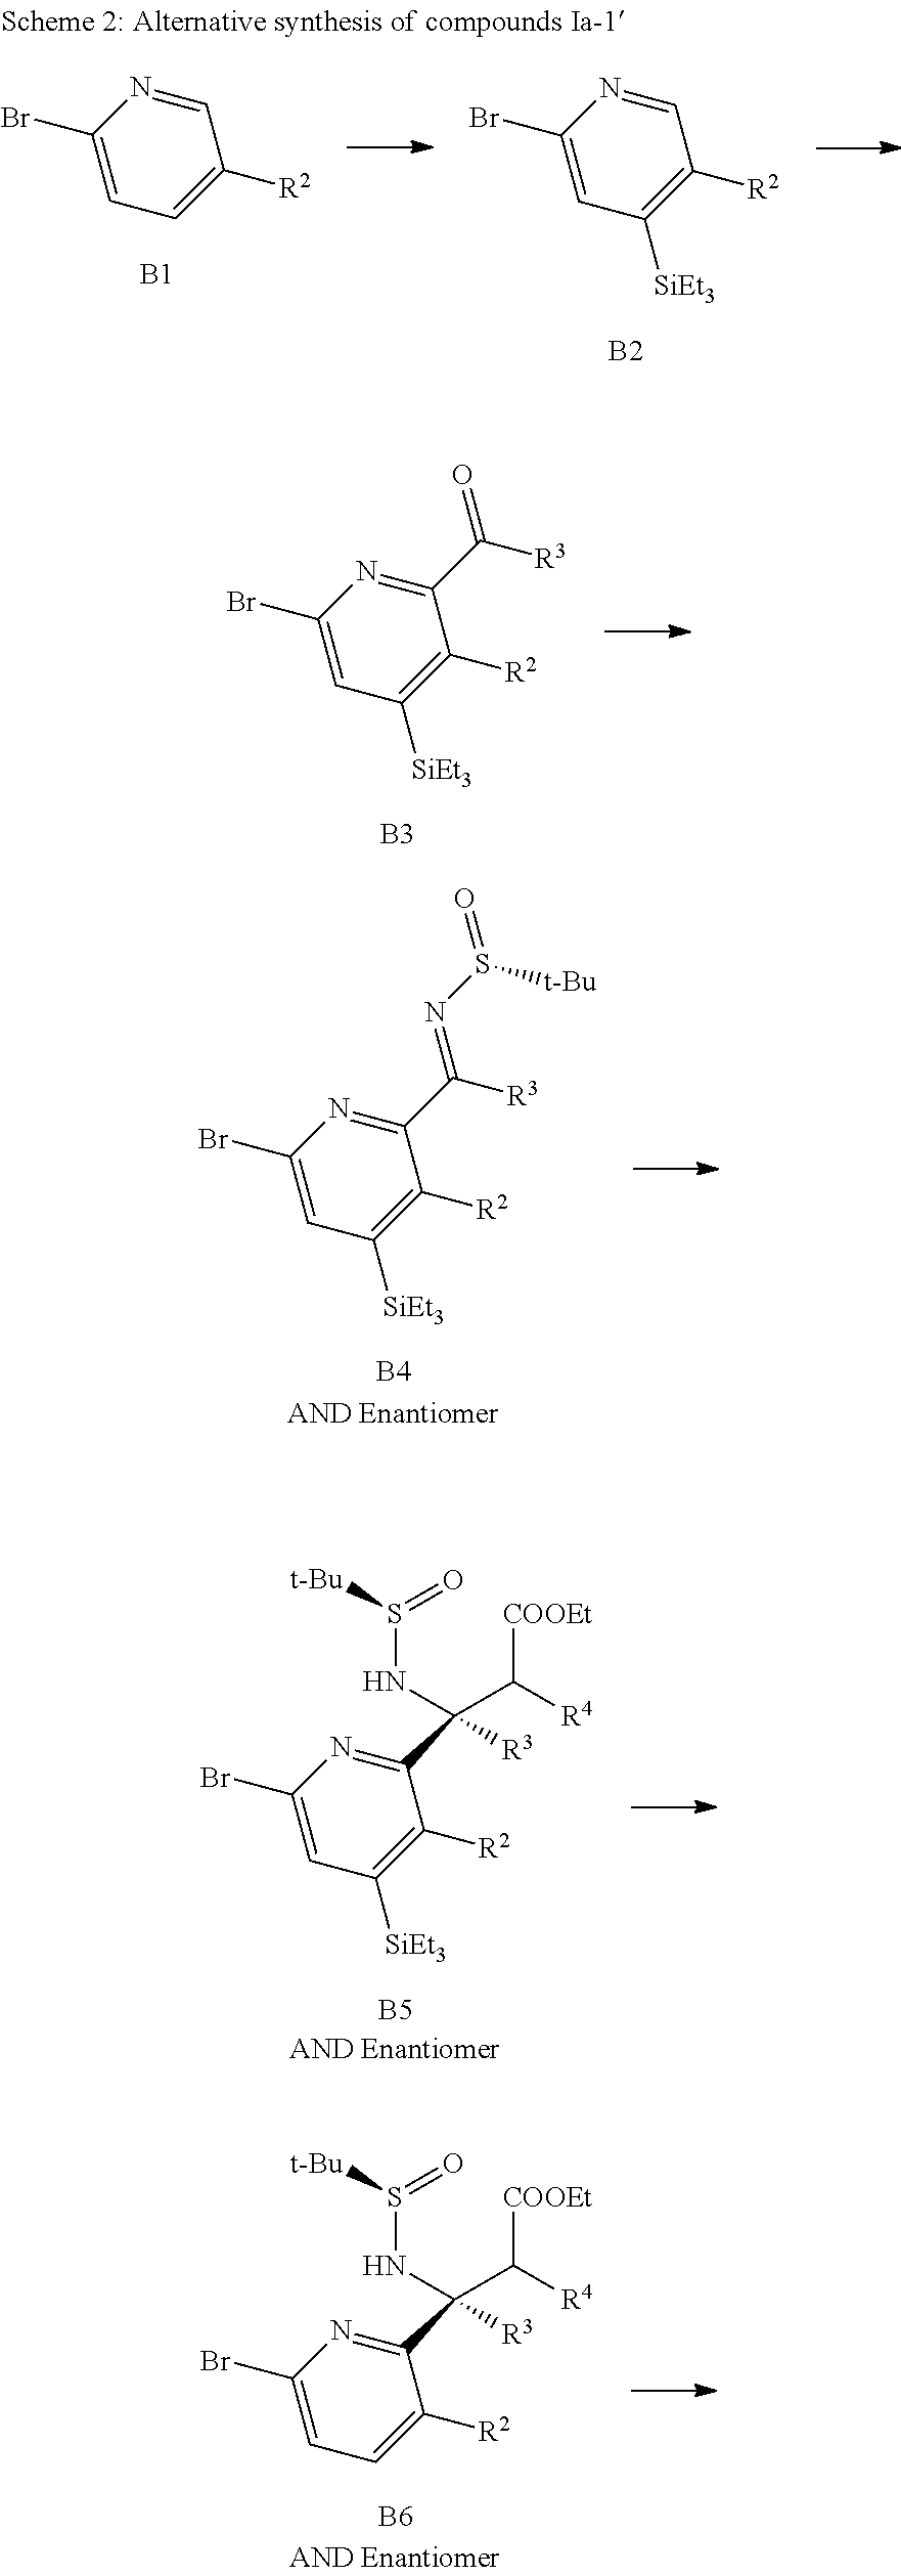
C1(Br)=CC=C([R2])C=N1.[B1].C1(Br)=CC([SiEt3])=C([R2])C=N1.[B2].C1(Br)=CC([SiEt3])=C([R2])C(C([R3])=O)=N1.[B3].C1(Br)=CC([SiEt3])=C([R2])C(C([R3])=NS(=O)[t-Bu])=N1.[B4].C1(Br)=CC([SiEt3])=C([R2])C(C([R3])(C([R4])[COOEt])NS([t-Bu])=O)=N1.[B5].C1(Br)=CC=C([R2])C(C([R3])(C([R4])[COOEt])NS([t-Bu])=O)=N1.[B6]
